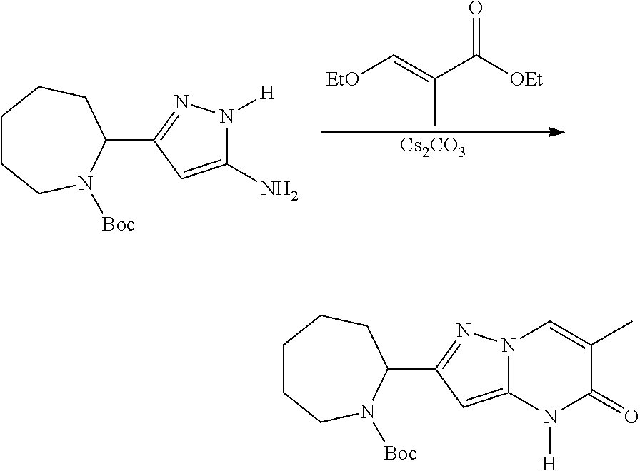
C1CCN([Boc])C(C2=NN([H])C(N)=C2)CC1.[EtO]C=C(C)C([OEt])=O.[Cs2CO3].C1CCN([Boc])C(C2=NN3C(=C2)N([H])C(=O)C(C)=C3)CC1
